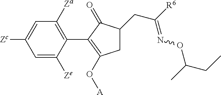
C1=C([Zc])C=C([Ze])C(C2=C(O[A])CC(CC([R6])=NOC(CC)C)C2=O)=C1[Za]
